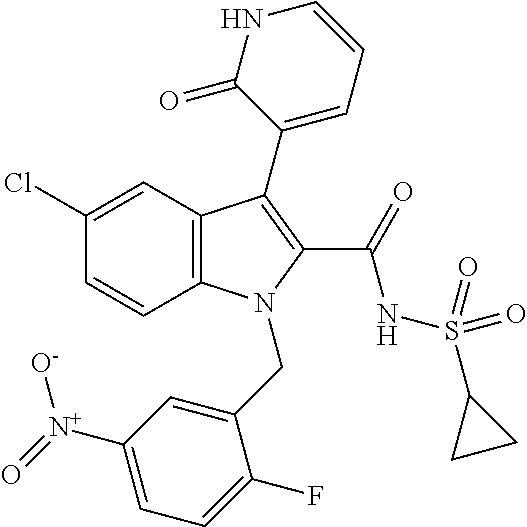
C12=C(C=C(Cl)C=C1)C(C1=CC=CNC1=O)=C(C(=O)NS(C1CC1)(=O)=O)N2CC1=CC([N+](=O)[O-])=CC=C1F
